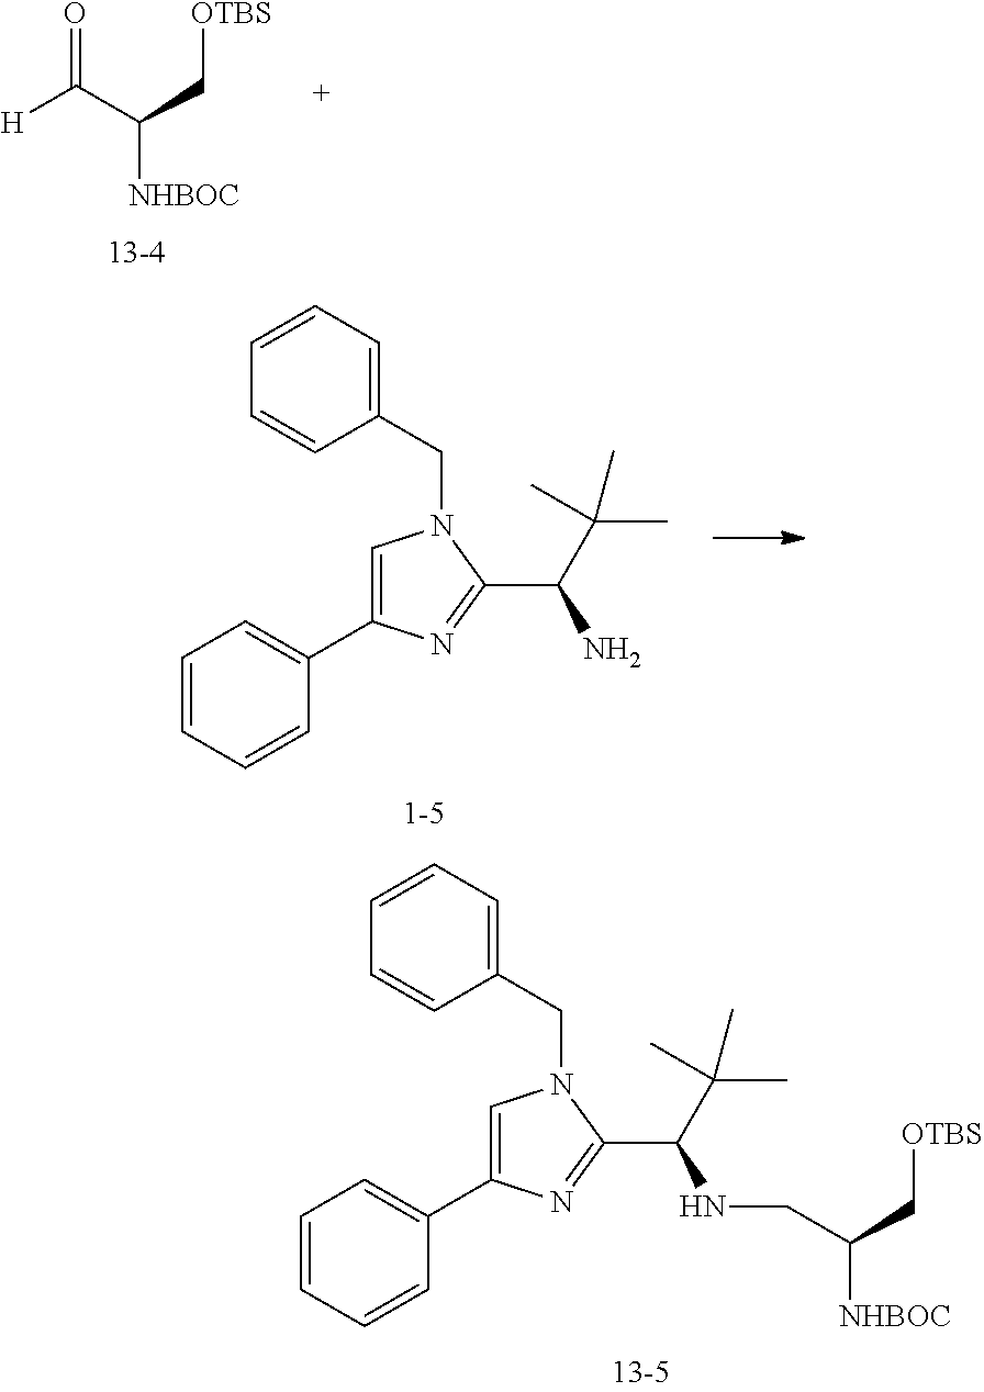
C1=CC=CC(C2=CN(CC3=CC=CC=C3)C(C(C(C)(C)C)NCC([NHBOC])C[OTBS])=N2)=C1.O=C(C(C[OTBS])[NHBOC])[H].C1=CC=CC(C2=CN(CC3=CC=CC=C3)C(C(C(C)(C)C)N)=N2)=C1
